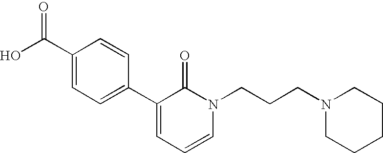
OC(C1=CC=C(C2=CC=CN(CCCN3CCCCC3)C2=O)C=C1)=O
